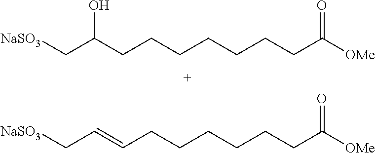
[NaSO3]CC(CCCCCCCC([OMe])=O)O.[NaSO3]CC=CCCCCCCC([OMe])=O
